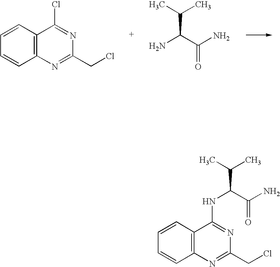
C1=CC2=C(C=C1)C(Cl)=NC(CCl)=N2.CC(C)C(C(N)=O)N.C1=CC2=C(C=C1)C(NC(C(C)C)C(N)=O)=NC(CCl)=N2
